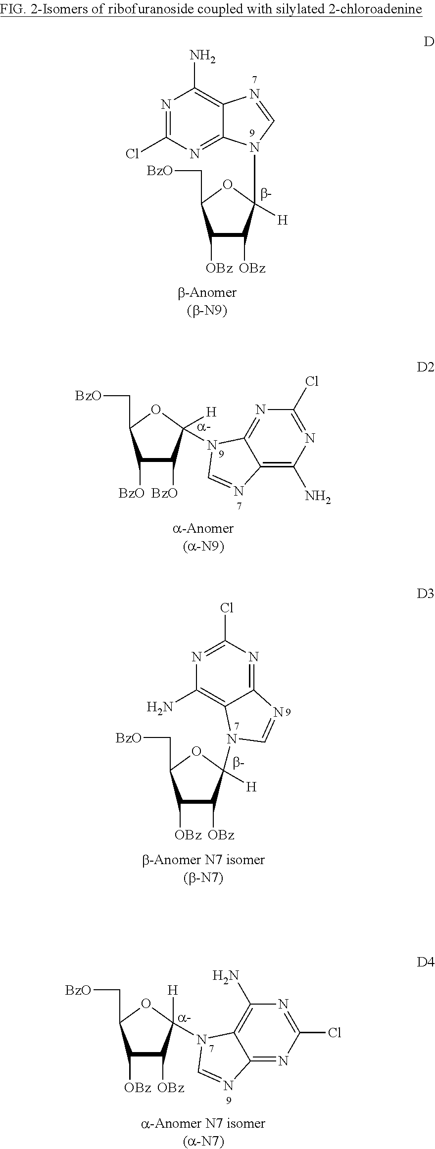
C1([OBz])C([OBz])C(N2C3=NC(Cl)=NC(N)=C3N=C2)([H])OC1C[BzO].C1([BzO])C([BzO])C([H])(N2C3=NC(Cl)=NC(N)=C3N=C2)OC1C[BzO].C1([OBz])C([OBz])C([H])(N2C3=C(N)N=C(Cl)N=C3N=C2)OC1C[BzO].C1([OBz])C([OBz])C([H])(N2C3=C(N)N=C(Cl)N=C3N=C2)OC1C[BzO]
